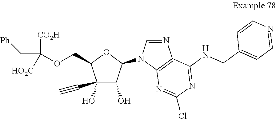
C1(O)(C#C)C(O)C(N2C=NC3=C2N=C(Cl)N=C3NCC2=CC=NC=C2)OC1COC([CO2H])(C[Ph])[HO2C]
